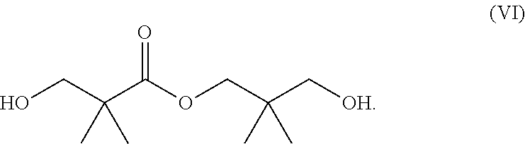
C(C(C(OCC(C[OH])(C)C)=O)(C)C)O
